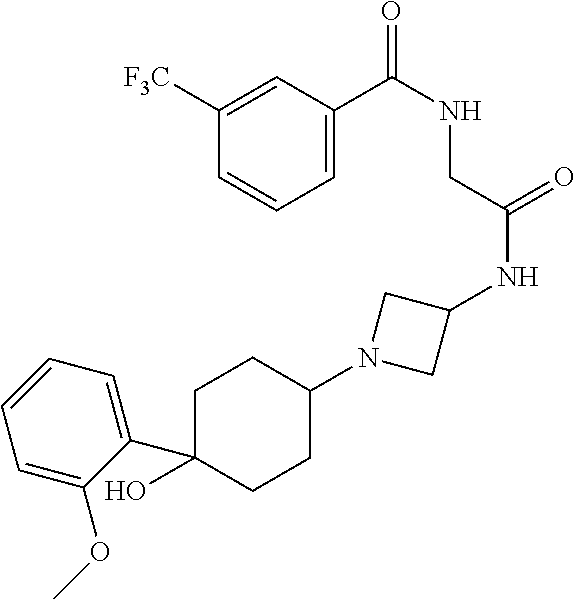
C1C(C2=CC=CC=C2OC)(O)CCC(N2CC(NC(=O)CNC(=O)C3=CC=CC([F3C])=C3)C2)C1
